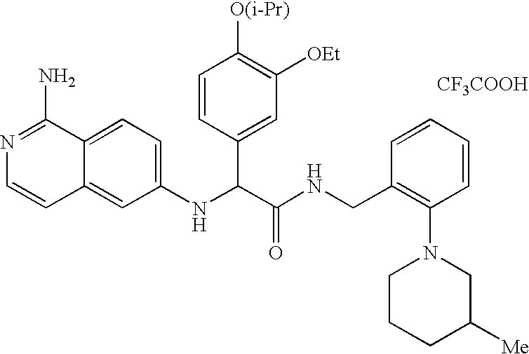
C1(NC(C(NCC2=C(N3CCCC([Me])C3)C=CC=C2)=O)C2=CC([OEt])=C([O(i-Pr)])C=C2)=CC=C2C(=C1)C=CN=C2N.[CF3COOH]
